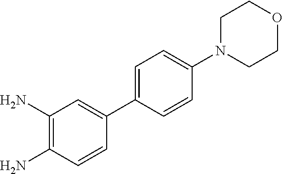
C1=C(C2=CC(N)=C(N)C=C2)C=CC(N2CCOCC2)=C1
